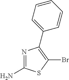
N1=C(N)SC(Br)=C1C1=CC=CC=C1
